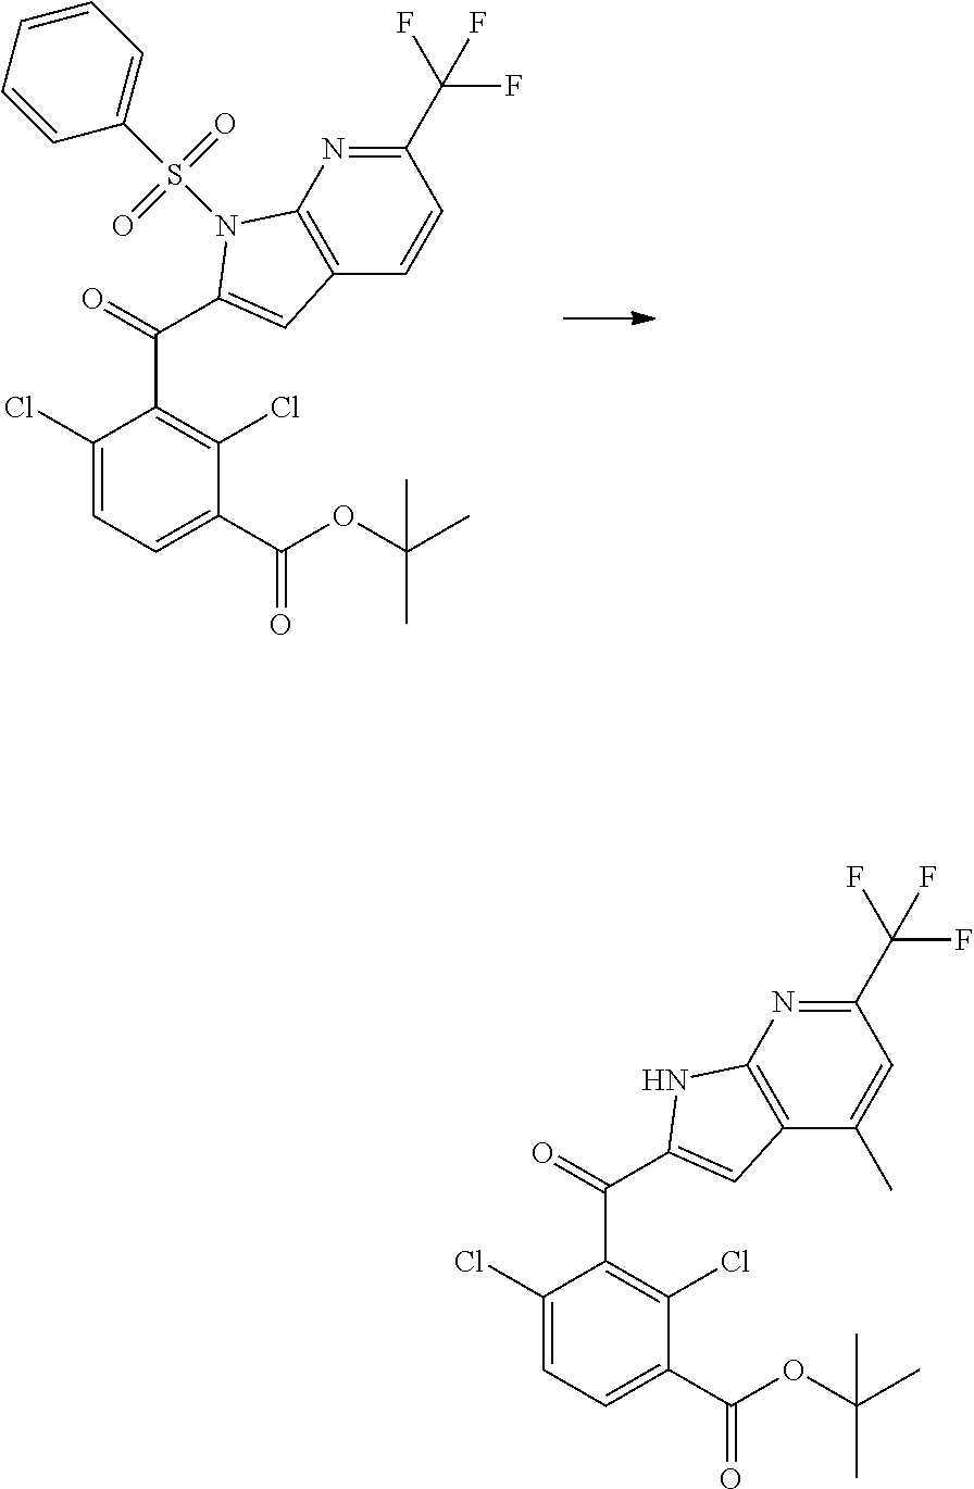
C1(C(F)(F)F)=NC2=C(C=C1)C=C(C(=O)C1=C(Cl)C(C(OC(C)(C)C)=O)=CC=C1Cl)N2S(C1=CC=CC=C1)(=O)=O.C1(C(F)(F)F)=NC2=C(C(C)=C1)C=C(C(=O)C1=C(Cl)C(C(OC(C)(C)C)=O)=CC=C1Cl)N2
